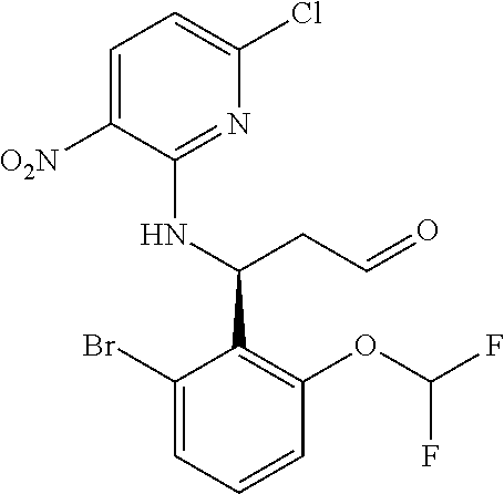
C1(Br)=CC=CC(OC(F)F)=C1C(CC=O)NC1=NC(Cl)=CC=C1[O2N]
